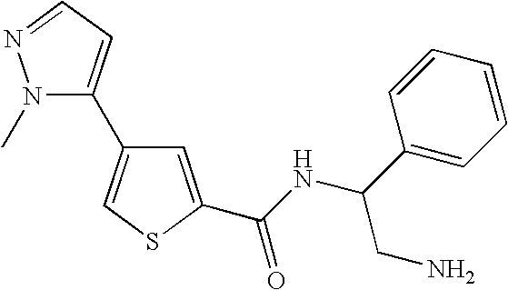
C1=C(C(NC(C2=CC=CC=C2)CN)=O)SC=C1C1=CC=NN1C
